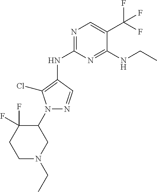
N1=C(NC2=C(Cl)N(C3CN(CC)CCC3(F)F)N=C2)N=C(NCC)C(C(F)(F)F)=C1
